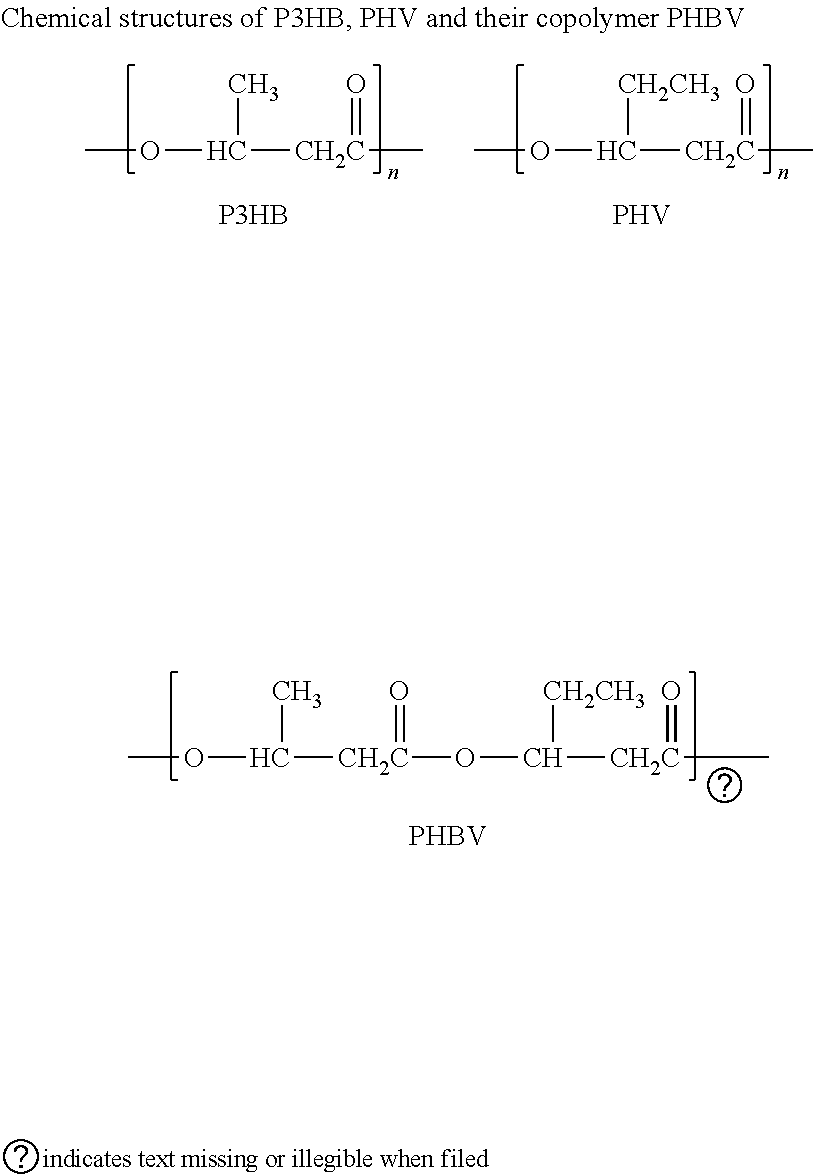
COC([CH2C](C)=O)C.COC([CH2C](C)=O)[CH2CH3].[P3HB].[PHV].COC([CH2C](OC([CH2CH3])[CH2C](C)=O)=O)C.[PHBV]
